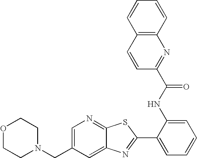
C12=CC(CN3CCOCC3)=CN=C1SC(C1=CC=CC=C1NC(=O)C1=NC3=C(C=C1)C=CC=C3)=N2
